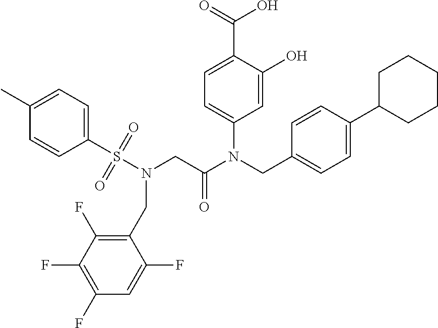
C1=C(O)C(C(=O)O)=CC=C1N(CC1=CC=C(C2CCCCC2)C=C1)C(CN(S(C1=CC=C(C)C=C1)(=O)=O)CC1=C(F)C(F)=C(F)C=C1F)=O
